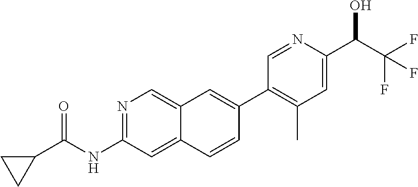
N1=C(NC(C2CC2)=O)C=C2C(=C1)C=C(C1=C(C)C=C(C(C(F)(F)F)O)N=C1)C=C2
